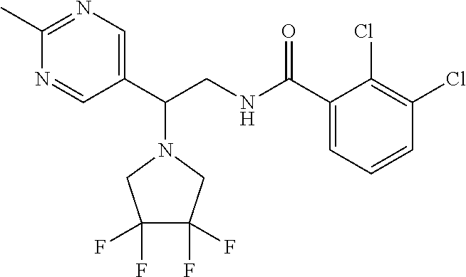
C1(C)=NC=C(C(CNC(C2=CC=CC(Cl)=C2Cl)=O)N2CC(F)(F)C(F)(F)C2)C=N1
